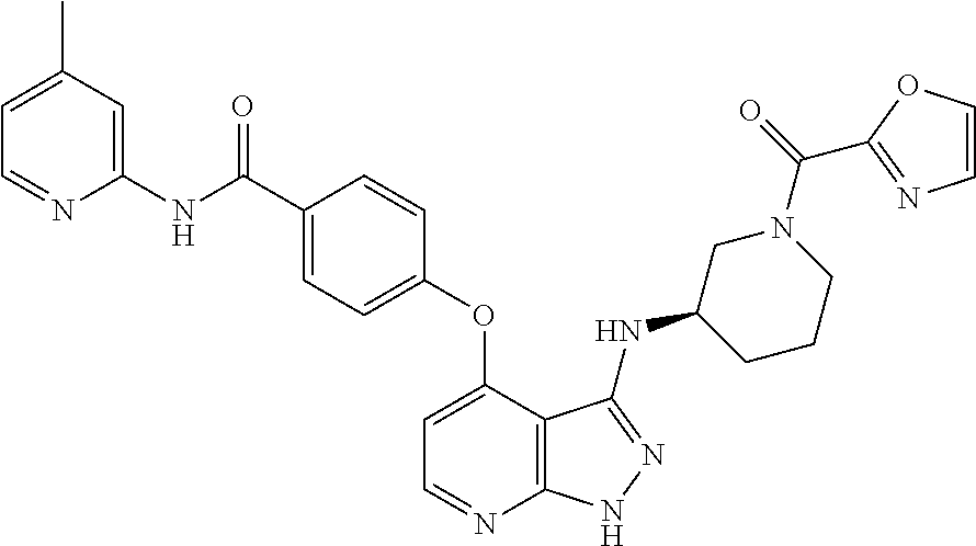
C1=C(C(NC2=CC(C)=CC=N2)=O)C=CC(OC2=CC=NC3=C2C(NC2CCCN(C(=O)C4=NC=CO4)C2)=NN3)=C1
